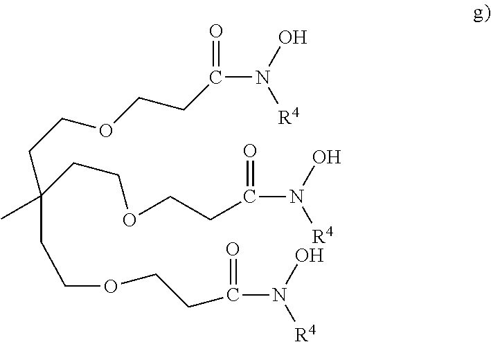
CC(CCOCCC(N(O)[R4])=O)(CCOCCC(N(O)[R4])=O)CCOCCC(N(O)[R4])=O
